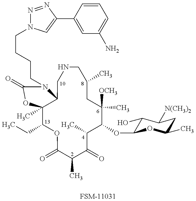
C12(C)C(CC)OC(=O)C(C)C(=O)C(C)C(OC3C(O)C([N(CH3)2])CC(C)O3)C(C)([OCH3])CC(C)CNCC1N(CCCCN1N=NC(C3=CC(N)=CC=C3)=C1)C(=O)O2.[FSM-11031]
